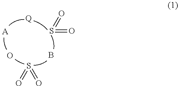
[Q].S(=O)=O.B.[A].O.S(=O)=O
